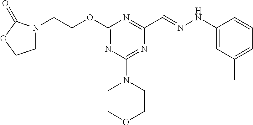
N1(CCOC2=NC(N3CCOCC3)=NC(C=NNC3=CC(C)=CC=C3)=N2)CCOC1=O
